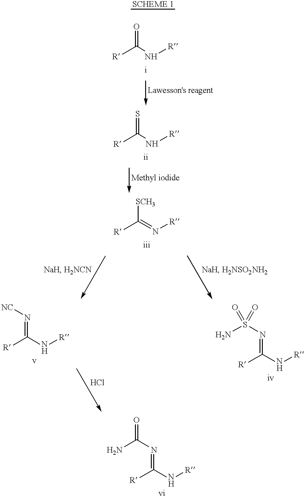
[R]C(N[R])=O.[R]C(N[R])=S.[R]C(=N[R])[SCH3].[R]C(N[R])=NS(=O)(N)=O.[R]C(N[R])=N[NC].[R]C(N[R])=NC(=O)N
